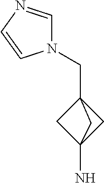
C12(N)CC(CN3C=NC=C3)(C1)C2
